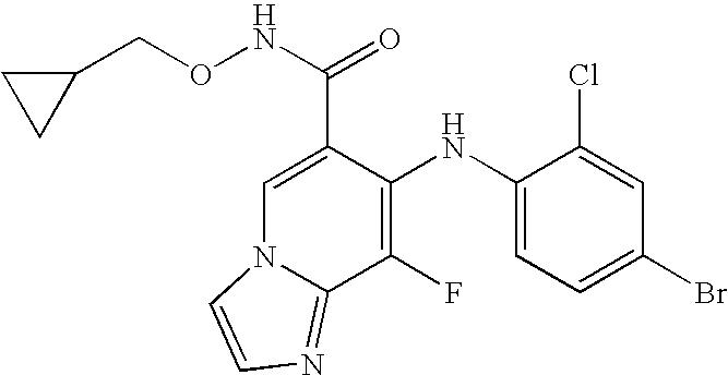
C1(NC2=C(F)C3=NC=CN3C=C2C(NOCC2CC2)=O)=CC=C(Br)C=C1Cl
